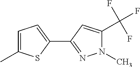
C1=C(C)SC(C2=NN(C)C(C(F)(F)F)=C2)=C1
